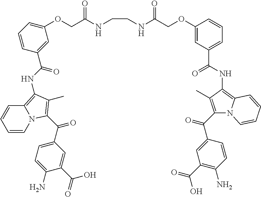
C1=CN2C(=C(NC(=O)C3=CC(OCC(=O)NCCNC(=O)COC4=CC(C(=O)NC5=C6N(C(C(C7=CC(C(O)=O)=C(N)C=C7)=O)=C5C)C=CC=C6)=CC=C4)=CC=C3)C(C)=C2C(C2=CC=C(N)C(C(=O)O)=C2)=O)C=C1
